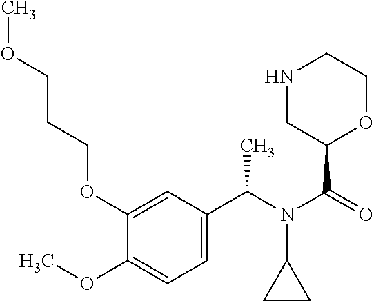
C1(OCCCOC)=CC(C(N(C(=O)C2OCCNC2)C2CC2)C)=CC=C1OC
